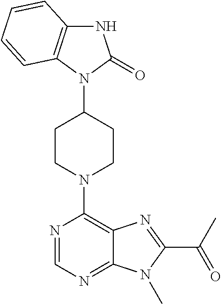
C1(N2C(=O)NC3=C2C=CC=C3)CCN(C2=C3C(=NC=N2)N(C)C(C(=O)C)=N3)CC1
